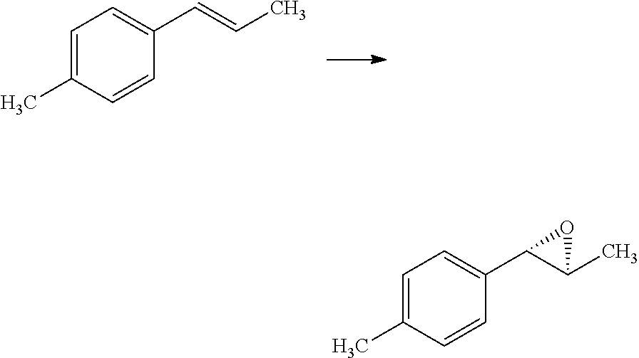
C1=C(C)C=CC(C=CC)=C1.C1=C(C)C=CC(C2C(C)O2)=C1
